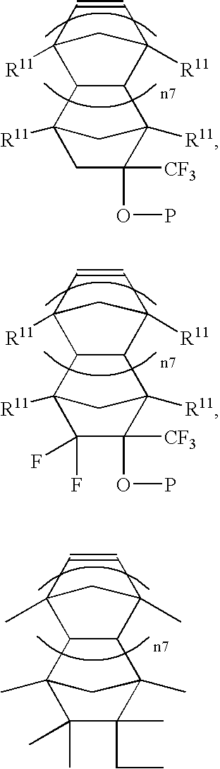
C12C(C3(C)C=CC1(C)C3)C1(C)C(C)(CC)C(C)(C)C2(C)C1.C12C(C3([R11])C=CC1([R11])C3)C1([R11])C([CF3])(OP)CC2([R11])C1.C12C(C3([R11])C=CC1([R11])C3)C1([R11])C([CF3])(OP)C(F)(F)C2([R11])C1
